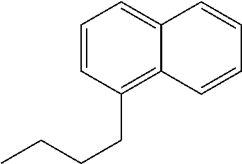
C1=CC(CCCC)=C2C(=C1)C=CC=C2
